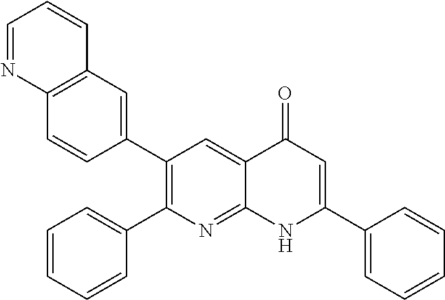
C12=C(C=C(C3=C(C4=CC=CC=C4)N=C4C(=C3)C(=O)C=C(C3=CC=CC=C3)N4)C=C1)C=CC=N2
